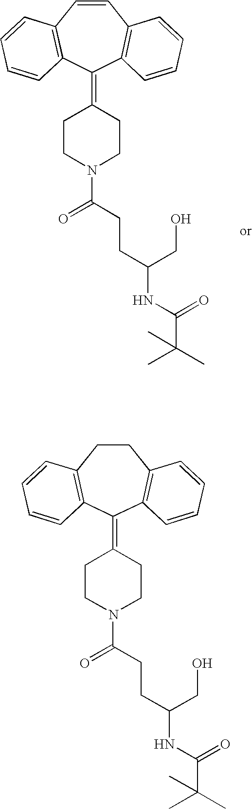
C1=CC2=C(C(=C3CCN(C(CCC(CO)NC(=O)C(C)(C)C)=O)CC3)C3=C1C=CC=C3)C=CC=C2.C1CC2=C(C(=C3CCN(C(CCC(CO)NC(=O)C(C)(C)C)=O)CC3)C3=C1C=CC=C3)C=CC=C2
